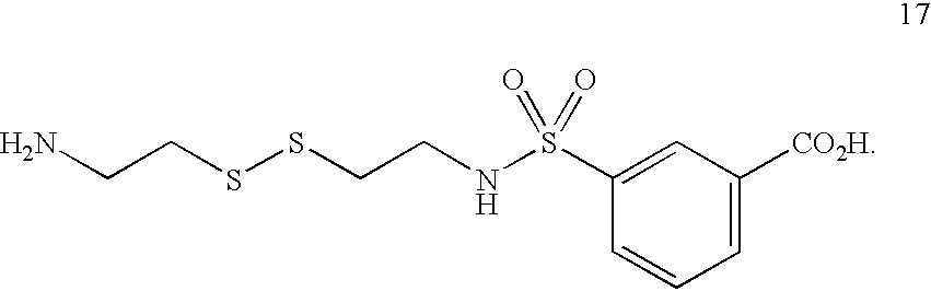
C1=C([CO2H])C=C(S(NCCSSCCN)(=O)=O)C=C1
